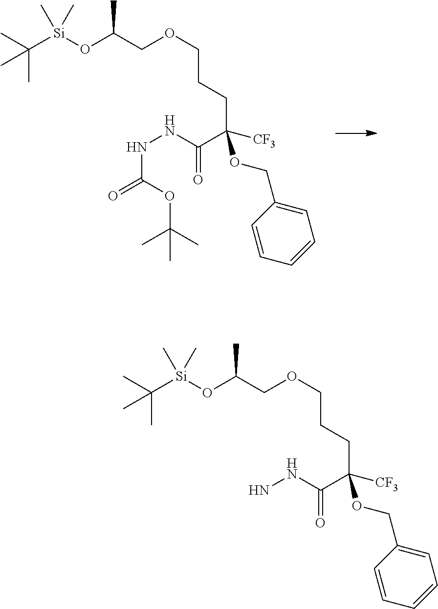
C([Si](OC(COCCCC([CF3])(C(NNC(=O)OC(C)(C)C)=O)OCC1=CC=CC=C1)C)(C)C)(C)(C)C.C([Si](OC(COCCCC([CF3])(C(NN)=O)OCC1=CC=CC=C1)C)(C)C)(C)(C)C
